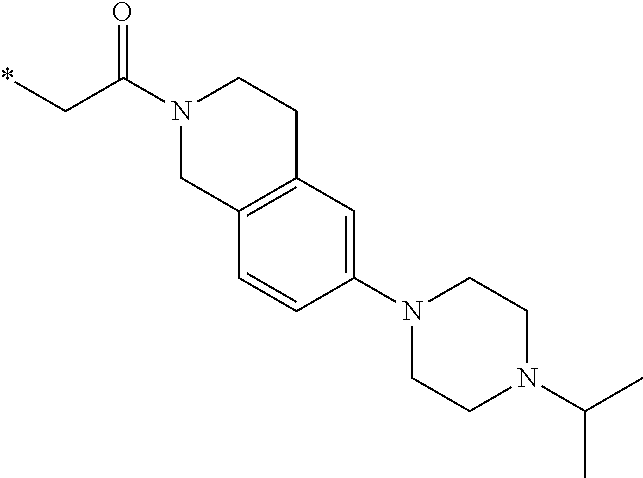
*CC(N1CC2=C(CC1)C=C(N1CCN(C(C)C)CC1)C=C2)=O
